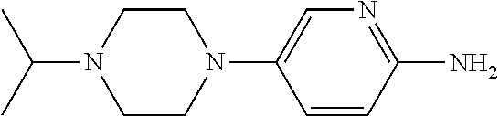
N1(C(C)C)CCN(C2=CN=C(N)C=C2)CC1
